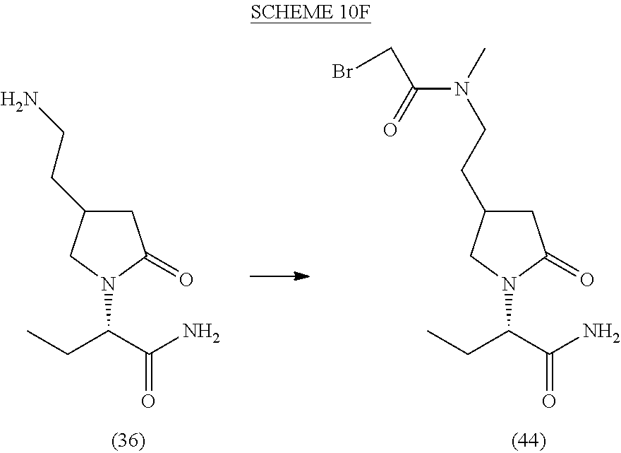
C1C(CCN(C)C(CBr)=O)CN(C(C(N)=O)CC)C1=O.C1C(CCN)CN(C(C(N)=O)CC)C1=O
